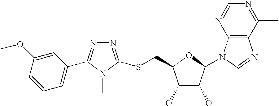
C1(O)C(O)C(N2C3=C(N=C2)C(C)=NC=N3)OC1CSC1=NN=C(C2=CC=CC(OC)=C2)N1C
